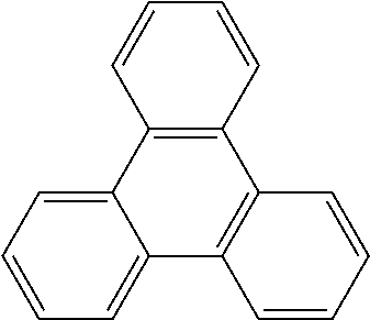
C12=CC=CC=C1C1=C(C3=C2C=CC=C3)C=CC=C1
